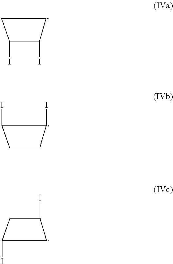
C1C(I)CC1I.C1(I)C(I)CC1.C1CC(I)C1I
